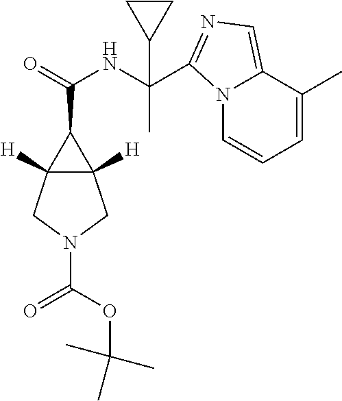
N12C=CC=C(C)C1=CN=C2C(NC(=O)C1C2([H])C1([H])CN(C(OC(C)(C)C)=O)C2)(C1CC1)C
